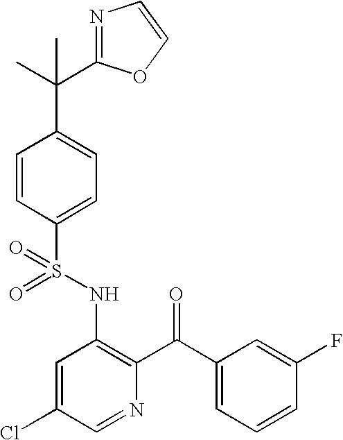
O=S(NC1=C(C(C2=CC=CC(F)=C2)=O)N=CC(Cl)=C1)(=O)C1=CC=C(C(C2=NC=CO2)(C)C)C=C1
